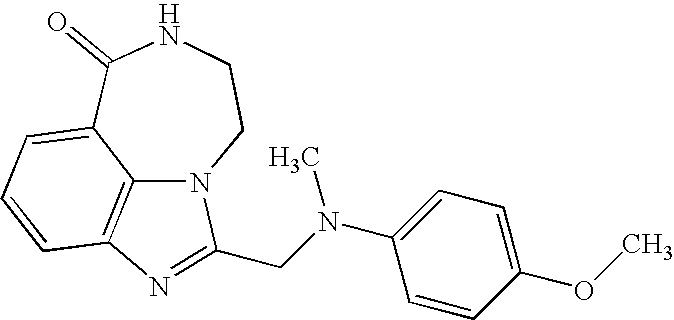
C1(=O)C2=CC=CC3=C2N(CCN1)C(CN(C1=CC=C(OC)C=C1)C)=N3
